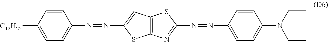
C1([C12H25])=CC=C(N=NC2=CC3=C(S2)N=C(N=NC2=CC=C(N(CC)CC)C=C2)S3)C=C1
